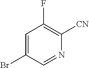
C1=C(Br)C=NC([CN])=C1F
